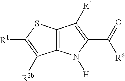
C12=C(SC([R1])=C1[R2b])C([R4])=C(C(=O)[R6])N2[H]
